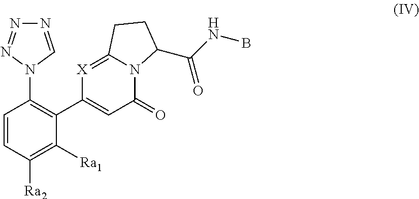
C1([Ra1])=C([Ra2])C=CC(N2C=NN=N2)=C1C1=CC(=O)N2C(=[X]1)CCC2C(NB)=O
